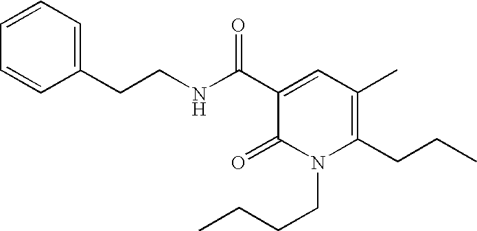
C1(CCNC(C2=CC(C)=C(CCC)N(CCCC)C2=O)=O)=CC=CC=C1
